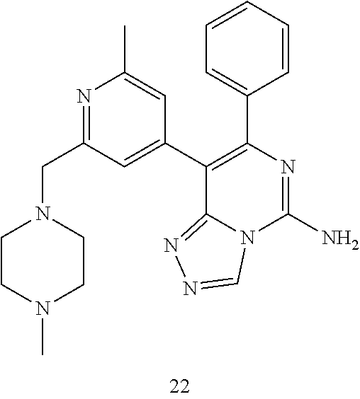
N1=C(CN2CCN(C)CC2)C=C(C2=C(C3=CC=CC=C3)N=C(N)N3C2=NN=C3)C=C1C
